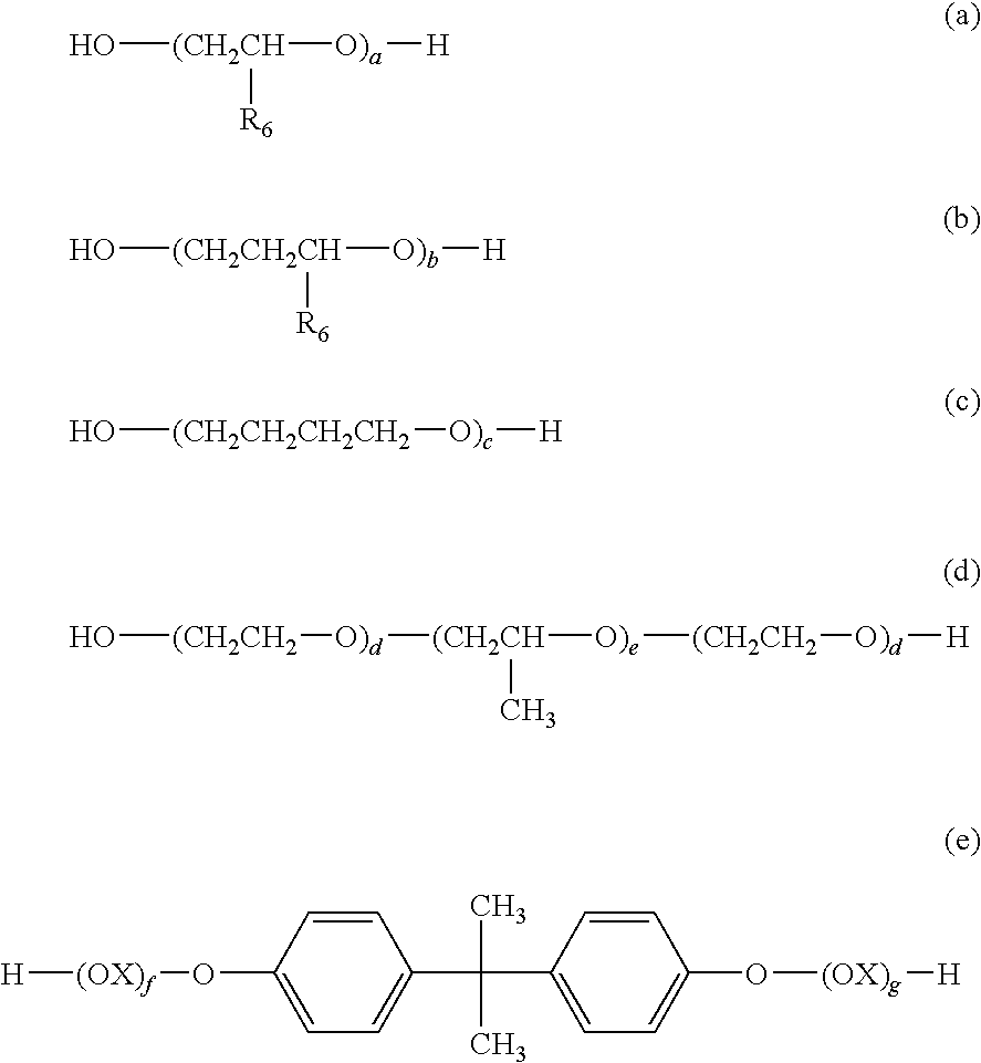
[H][(OX)f]OC1=CC=C(C(C2=CC=C(O[(OX)g][H])C=C2)(C)C)C=C1.O[(CH2CH2][O)d][(CH2CH]([O)e][(CH2CH2][O)d][H])C.O[(CH2CH2CH2CH2][O)c][H].O[(CH2CH2CH]([O)b][H])[R6].O[(CH2CH]([O)a][H])[R6]
